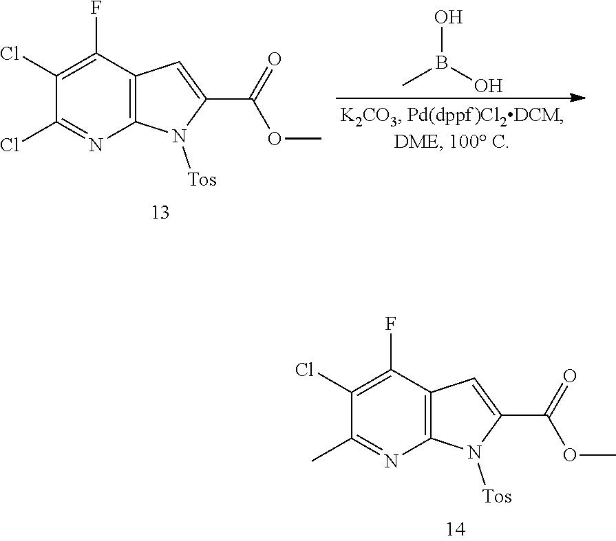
C1(Cl)=C(F)C2=C(N=C1C)N([Tos])C(C(=O)OC)=C2.C1(Cl)=C(F)C2=C(N=C1Cl)N([Tos])C(C(=O)OC)=C2.CB(O)O
